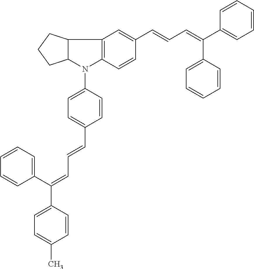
C12C(N(C3=CC=C(C=CC=C(C4=CC=C(C)C=C4)C4=CC=CC=C4)C=C3)C3=C1C=C(C=CC=C(C1=CC=CC=C1)C1=CC=CC=C1)C=C3)CCC2
